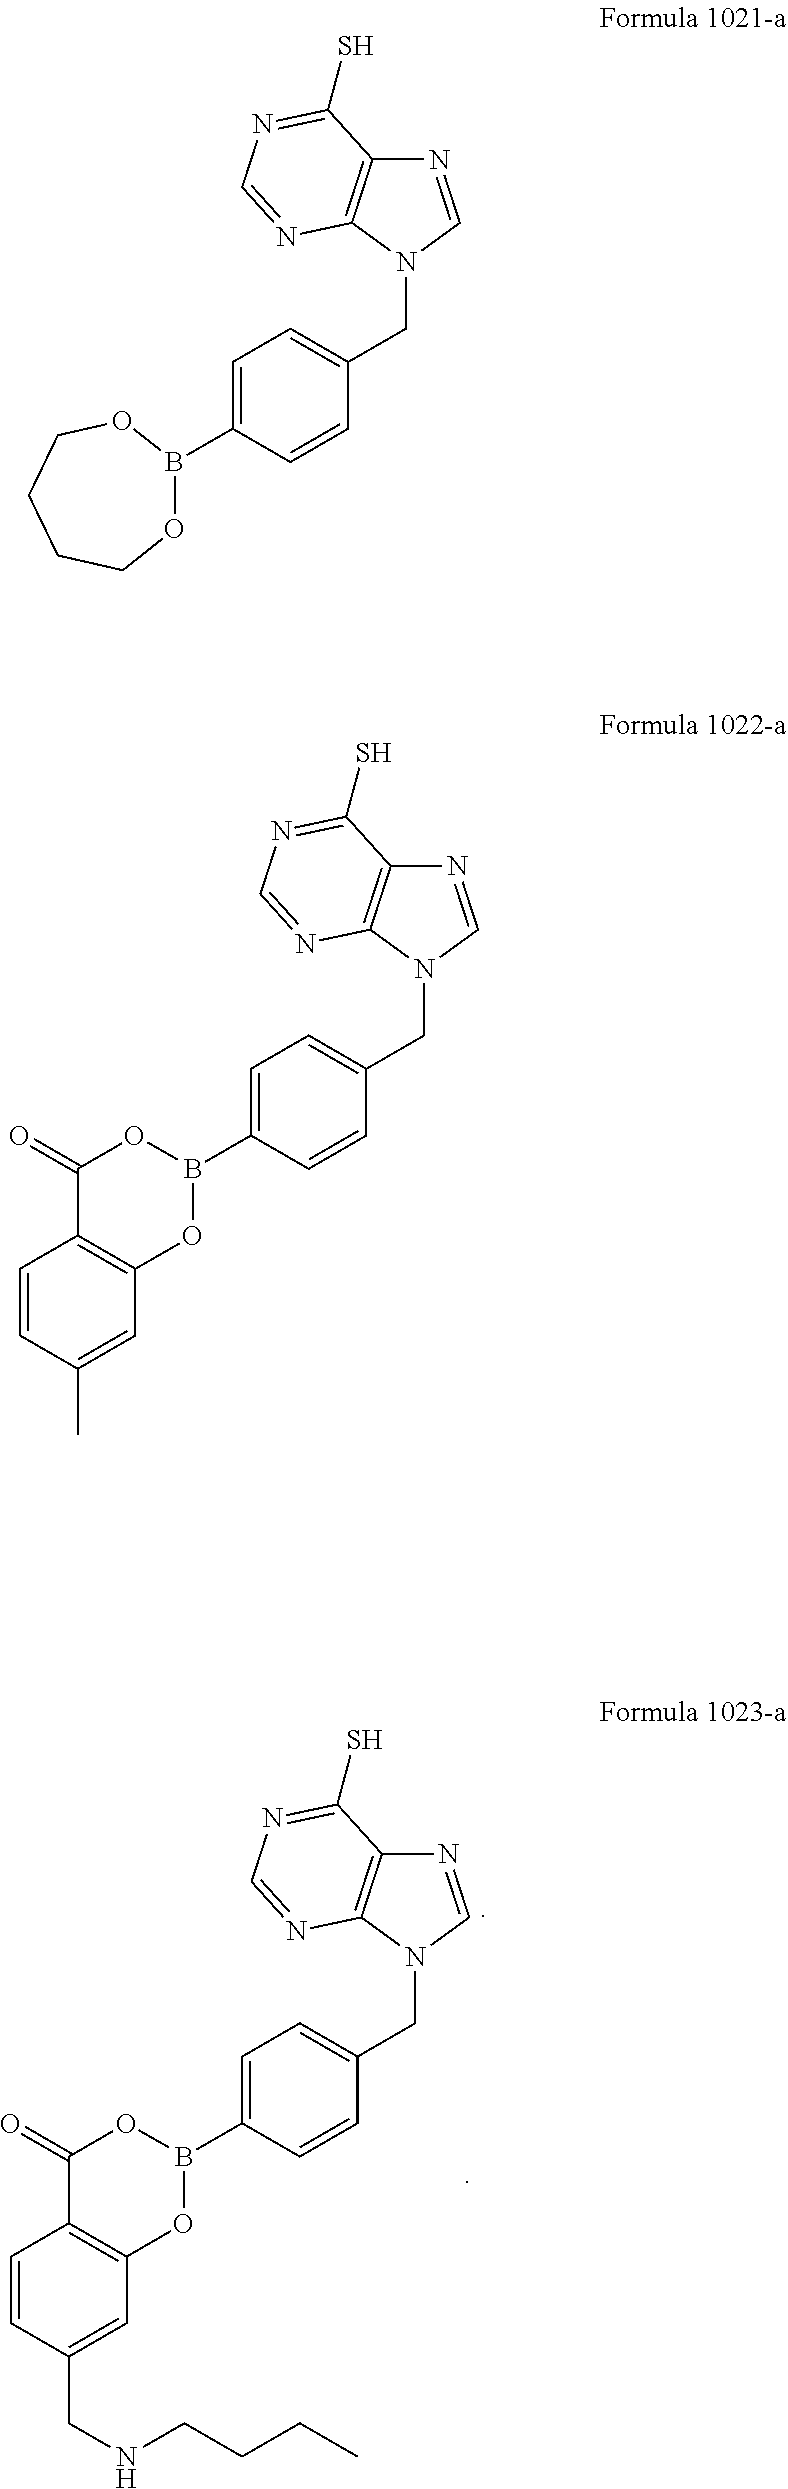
C1=C(B2OCCCCO2)C=CC(CN2C=NC3=C2N=CN=C3S)=C1.C1=C(B2OC3=C(C(=O)O2)C=CC(CNCCCC)=C3)C=CC(CN2C=NC3=C2N=CN=C3S)=C1.C1=C(B2OC3=C(C(=O)O2)C=CC(C)=C3)C=CC(CN2C=NC3=C2N=CN=C3S)=C1
